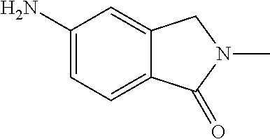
C1(N)=CC=C2C(=C1)CN(C)C2=O
